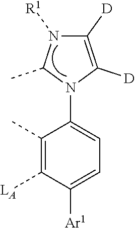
C1(C)=C([LA])C([Ar1])=CC=C1N1C(C)N([R1])C([D])=C1[D]
